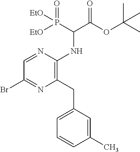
BrC1=NC(CC2=CC=CC(C)=C2)=C(NC(C(OC(C)(C)C)=O)P([EtO])(=O)[EtO])N=C1
